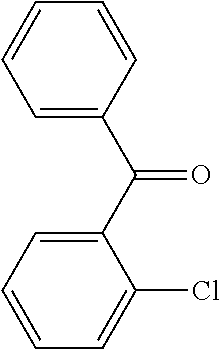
C1=C(C(C2=CC=CC=C2Cl)=O)C=CC=C1
